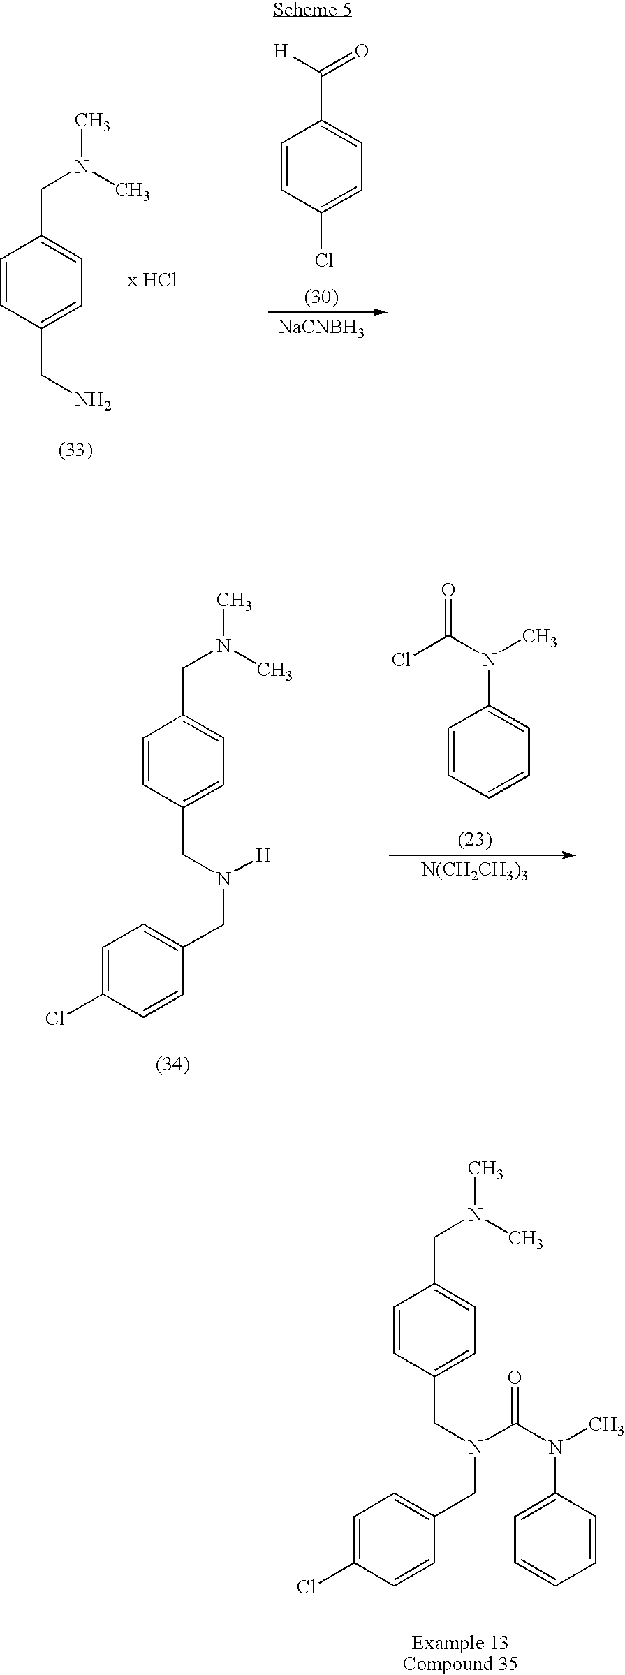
C1=CC=CC=C1N(C(Cl)=O)C.[N(CH2CH3)3].C1=CC(CN(CC2=CC=C(Cl)C=C2)[H])=CC=C1CN(C)C.C1=CC(Cl)=CC=C1C([H])=O.[NaCNBH3].C1=CC(CN)=CC=C1CN(C)C.C1=CC(CN(CC2=CC=C(Cl)C=C2)C(N(C)C2=CC=CC=C2)=O)=CC=C1CN(C)C
